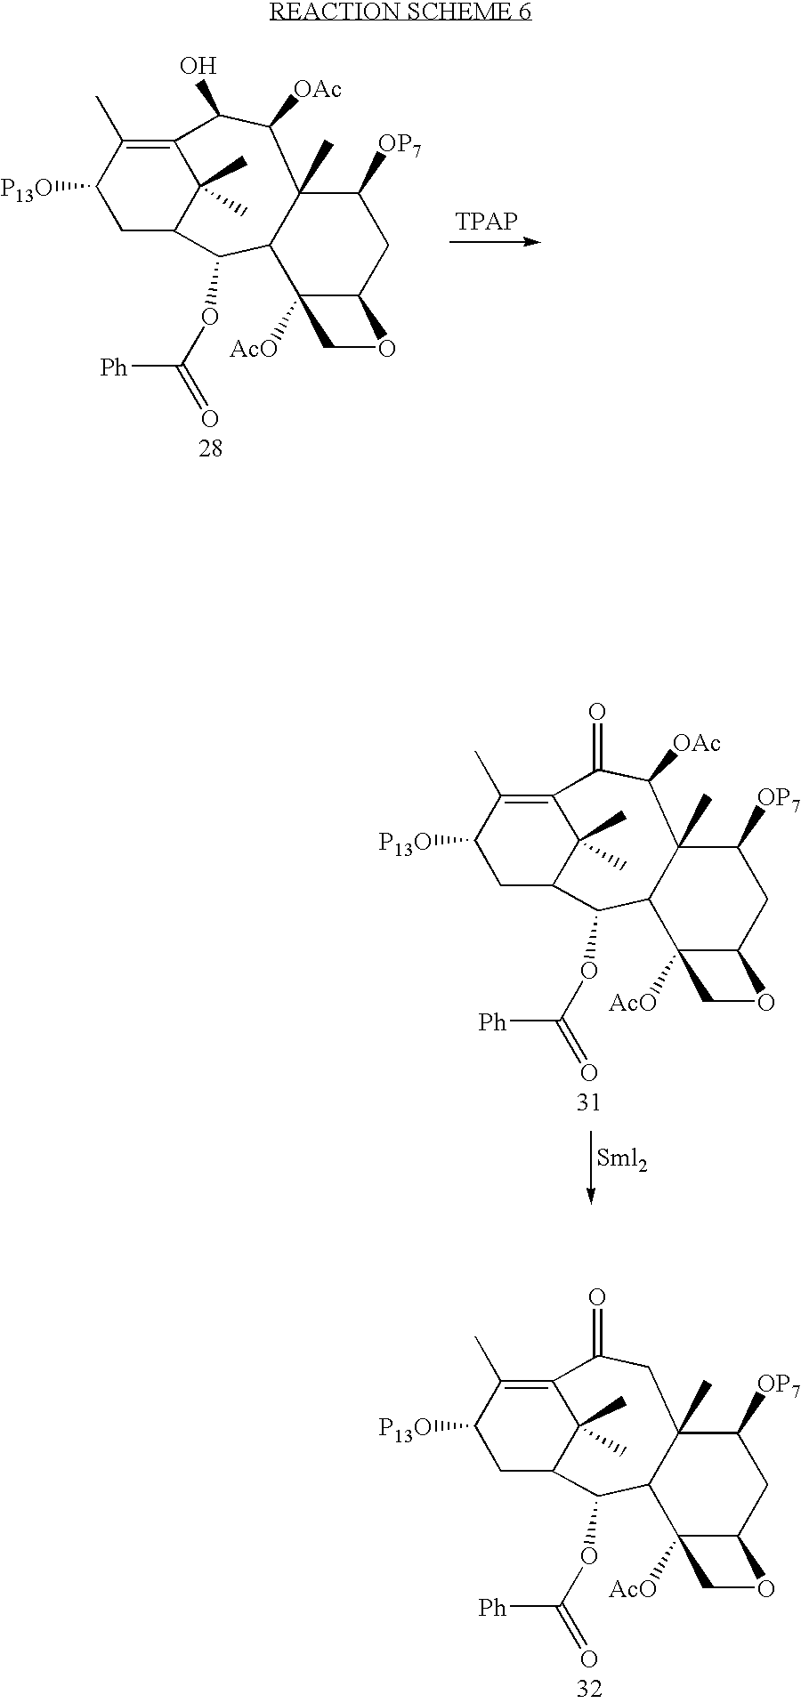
C1(OC(=O)[Ph])C2CC([P13O])C(C)=C(C(O)C([OAc])C3(C)C1C1([AcO])C(CC3[OP7])OC1)C2(C)C.C1(OC(=O)[Ph])C2CC([P13O])C(C)=C(C(=O)C([OAc])C3(C)C1C1([AcO])C(CC3[OP7])OC1)C2(C)C.C1(OC(=O)[Ph])C2CC([P13O])C(C)=C(C(=O)CC3(C)C1C1([AcO])C(CC3[OP7])OC1)C2(C)C
